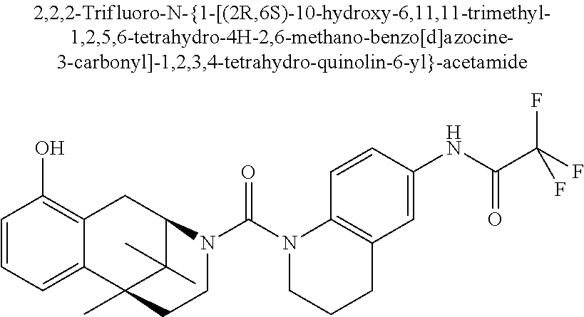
C1=CC=C2C(=C1O)CC1C(C)(C)C2(C)CCN1C(N1CCCC2=C1C=CC(NC(C(F)(F)F)=O)=C2)=O
